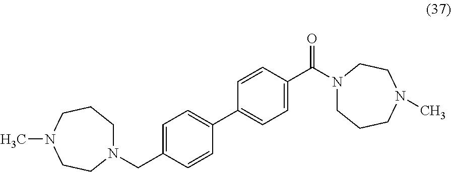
N1(CC2=CC=C(C3=CC=C(C(N4CCCN(C)CC4)=O)C=C3)C=C2)CCCN(C)CC1
